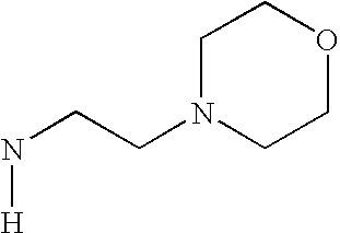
C1N(CCN[H])CCOC1
